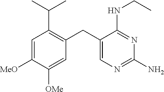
C1([MeO])=CC(C(C)C)=C(CC2=CN=C(N)N=C2NCC)C=C1[OMe]
